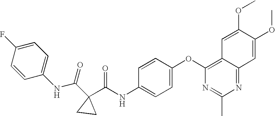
N1=C2C(=C(OC3=CC=C(NC(C4(C(NC5=CC=C(F)C=C5)=O)CC4)=O)C=C3)N=C1C)C=C(OC)C(OC)=C2
